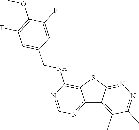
C12=NC=NC(NCC3=CC(F)=C(OC)C(F)=C3)=C1SC1=NN=C(C)C(C)=C21
